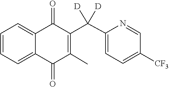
C1=NC(C(C2=C(C)C(=O)C3=CC=CC=C3C2=O)([D])[D])=CC=C1[CF3]
